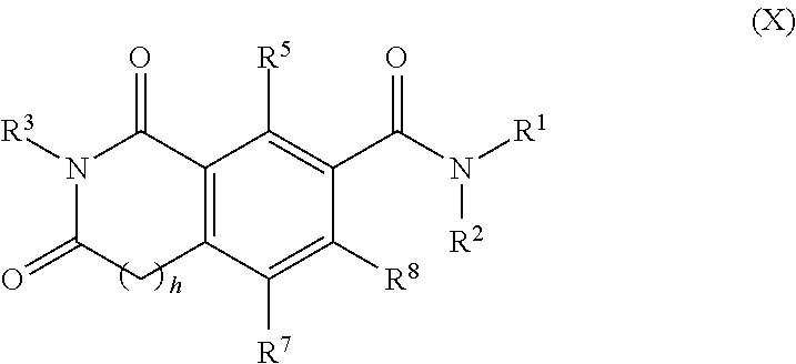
C12=C(C([R7])=C([R8])C(C(N([R2])[R1])=O)=C1[R5])CC(=O)N([R3])C2=O.[h]
